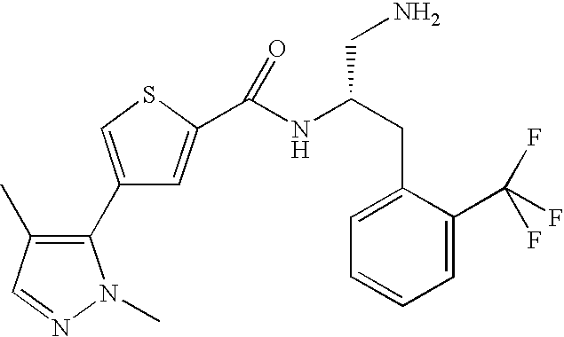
C1(C2=CSC(C(NC(CC3=CC=CC=C3C(F)(F)F)CN)=O)=C2)=C(C)C=NN1C
